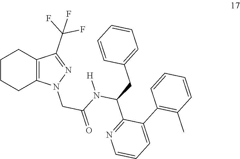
C12=C(C(C(F)(F)F)=NN1CC(=O)N(C(CC1=CC=CC=C1)C1=NC=CC=C1C1=C(C)C=CC=C1)[H])CCCC2
